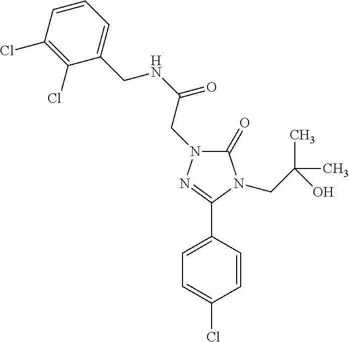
C1(=O)N(CC(NCC2=CC=CC(Cl)=C2Cl)=O)N=C(C2=CC=C(Cl)C=C2)N1CC(C)(C)O
